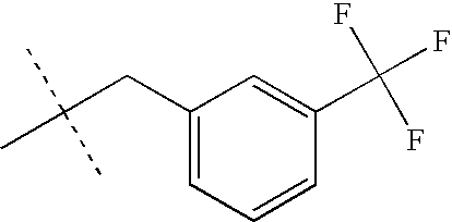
C1(CC(C)(C)C)=CC=CC(C(F)(F)F)=C1
